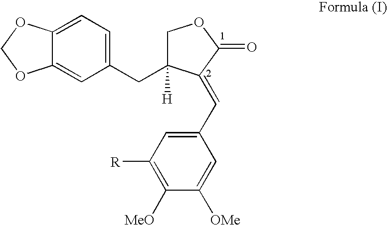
C12=CC=C(CC3([H])COC(=O)C3=CC3=CC([R])=C([MeO])C([OMe])=C3)C=C1OCO2
